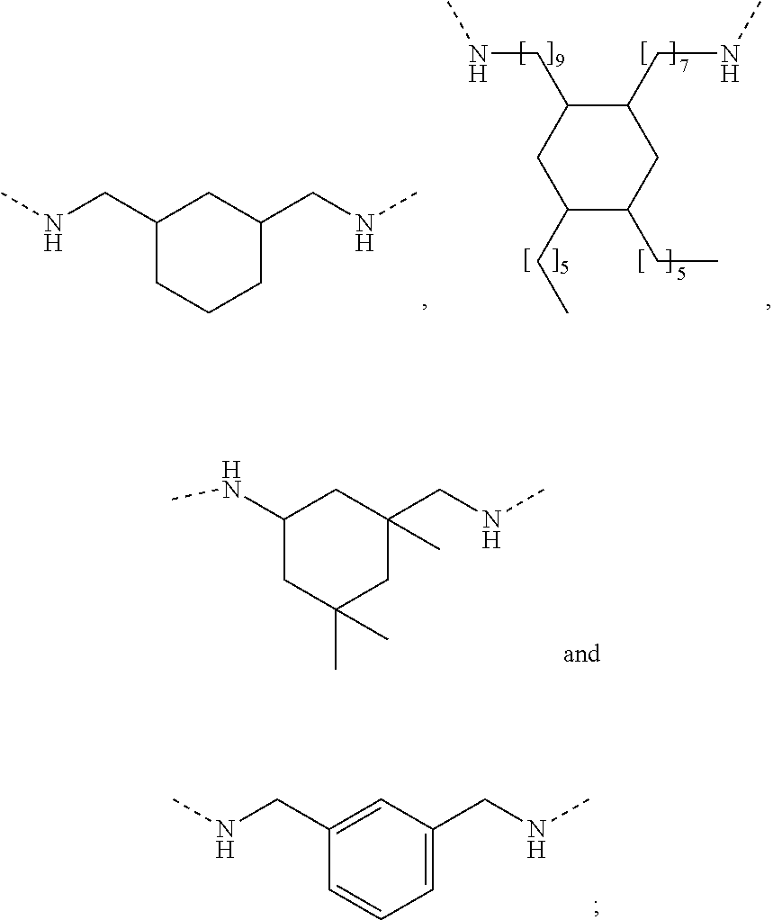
C1(CNC)C(CNC)CC(CC)C(CC)C1.C1(CNC)CCCC(CNC)C1.C1(NC)CC(C)(C)CC(CNC)(C)C1.C1(CNC)=CC(CNC)=CC=C1
